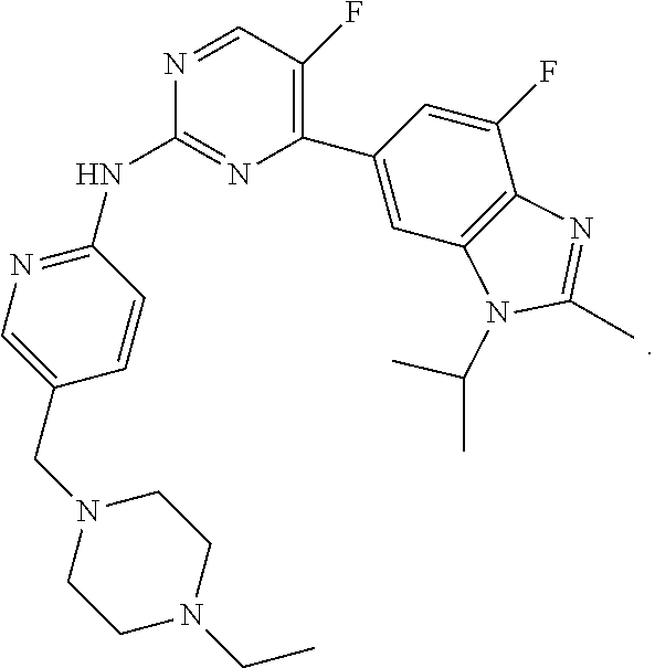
C1(C2=CC3=C(C(F)=C2)N=C(C)N3C(C)C)=C(F)C=NC(NC2=NC=C(CN3CCN(CC)CC3)C=C2)=N1
